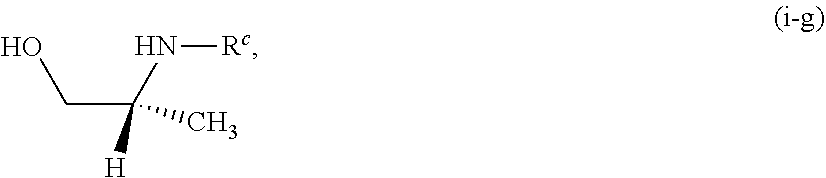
OCC(N[Rc])(C)[H]
